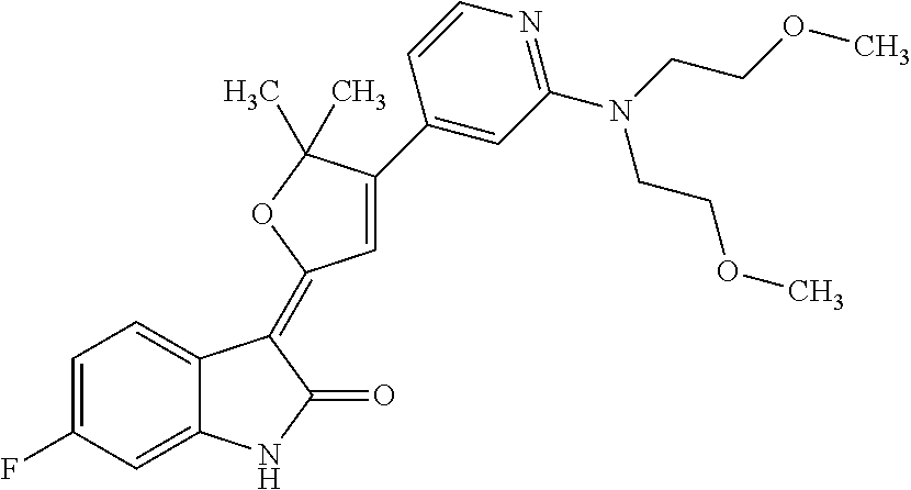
C1=C(F)C=C2C(=C1)C(=C1C=C(C3=CC(N(CCOC)CCOC)=NC=C3)C(C)(C)O1)C(=O)N2
